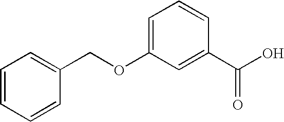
C1=CC=CC(COC2=CC=CC(C(=O)O)=C2)=C1
